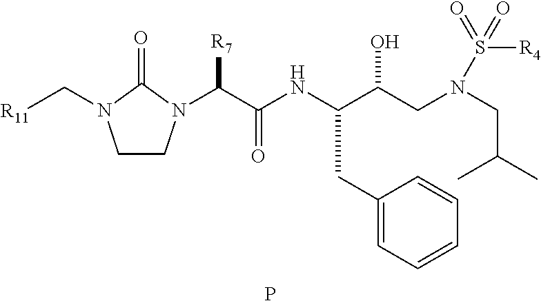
C(N1CCN(C(C(NC(C(CN(CC(C)C)S([R4])(=O)=O)O)CC2=CC=CC=C2)=O)[R7])C1=O)[R11].P
